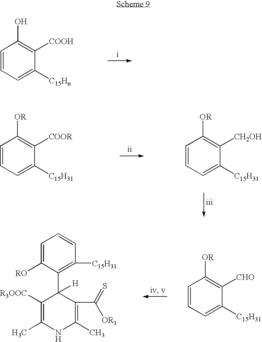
C1=CC=C([C15Hn])C([COOH])=C1O.C1=CC=C([C15H31])C([CH2OH])=C1[OR].C1=CC=C([C15H31])C([COOR])=C1[OR].C1=C([RO])C(C2([H])C([R3OOC])=C(C)NC(C)=C2C([OR1])=S)=C([C15H31])C=C1.C1=CC=C([C15H31])C([CHO])=C1[OR]
